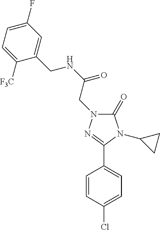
C1(=O)N(CC(NCC2=CC(F)=CC=C2[F3C])=O)N=C(C2=CC=C(Cl)C=C2)N1C1CC1
